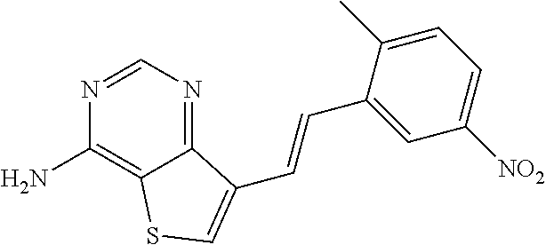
N1=CN=C2C(=C1N)SC=C2C=CC1=CC([NO2])=CC=C1C
